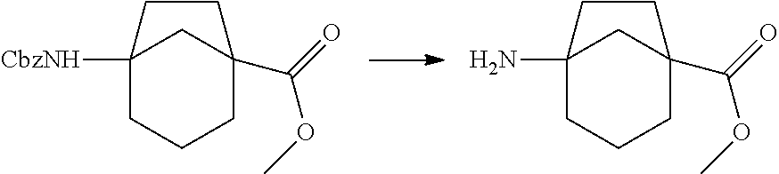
C12(N)CCCC(C(=O)OC)(C1)CC2.C12([CbzNH])CCCC(C(=O)OC)(C1)CC2
